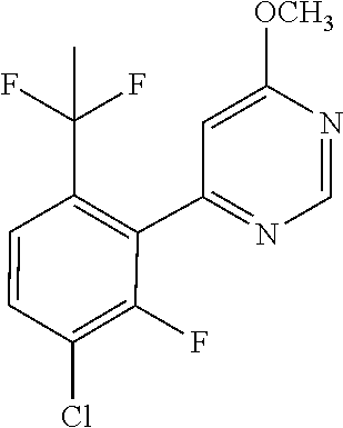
C1(C2=NC=NC([OCH3])=C2)=C(C(F)(C)F)C=CC(Cl)=C1F
